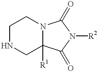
C1NCC2([R1])N(C1)C(=O)N([R2])C2=O
